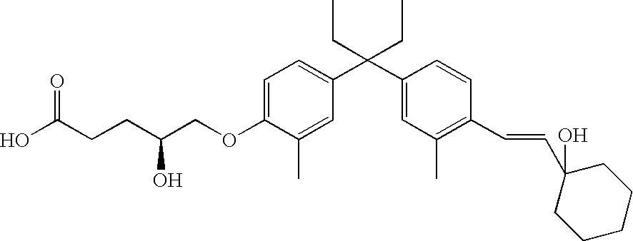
C1=C(OCC(CCC(O)=O)O)C(C)=CC(C(C2=CC(C)=C(C=CC3(O)CCCCC3)C=C2)(CC)CC)=C1
